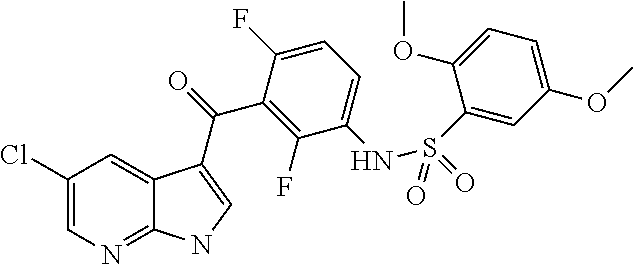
C1(Cl)=CN=C2C(=C1)C(C(=O)C1=C(F)C(NS(C3=CC(OC)=CC=C3OC)(=O)=O)=CC=C1F)=CN2
